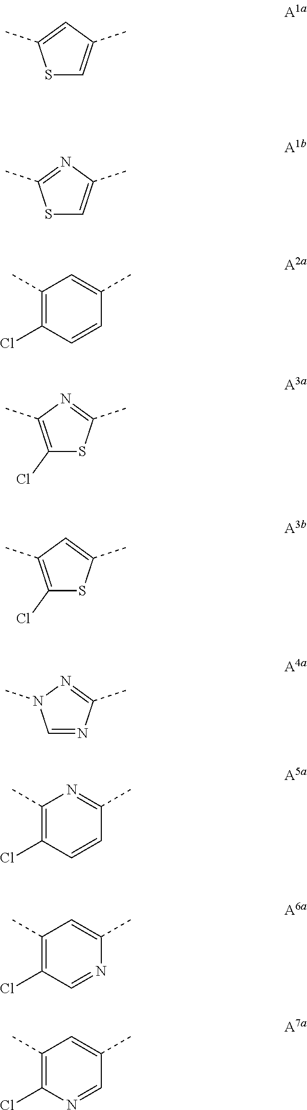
C1(C)=C(Cl)C=CC(C)=C1.C1(C)=C(Cl)C=CC(C)=N1.C1(C)=C(Cl)C=NC(C)=C1.C1(C)=C(Cl)N=CC(C)=C1.S1C=C(C)C=C1C.S1C=C(C)N=C1C.C1(Cl)=C(C)N=C(C)S1.C1(Cl)=C(C)C=C(C)S1.C1=NC(C)=NN1C
